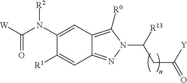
C12=NN(C([R13])CC([Y])=O)C([R0])=C1C=C(N(C([W])=O)[R2])C([R1])=C2
